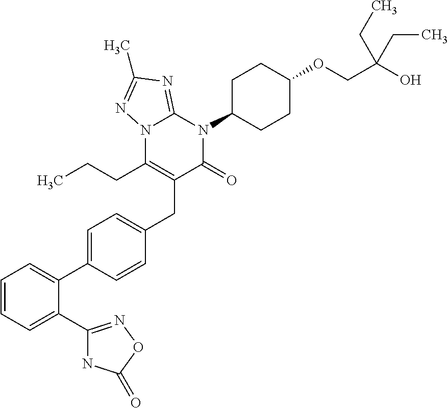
C1=CC=C(C2=NOC(=O)N2)C(C2=CC=C(CC3=C(CCC)N4C(=NC(C)=N4)N(C4CCC(OCC(O)(CC)CC)CC4)C3=O)C=C2)=C1
